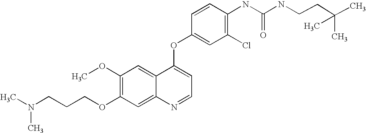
C1=CC(OC2=CC=NC3=CC(OCCCN(C)C)=C(OC)C=C23)=CC(Cl)=C1NC(=O)NCCC(C)(C)C
